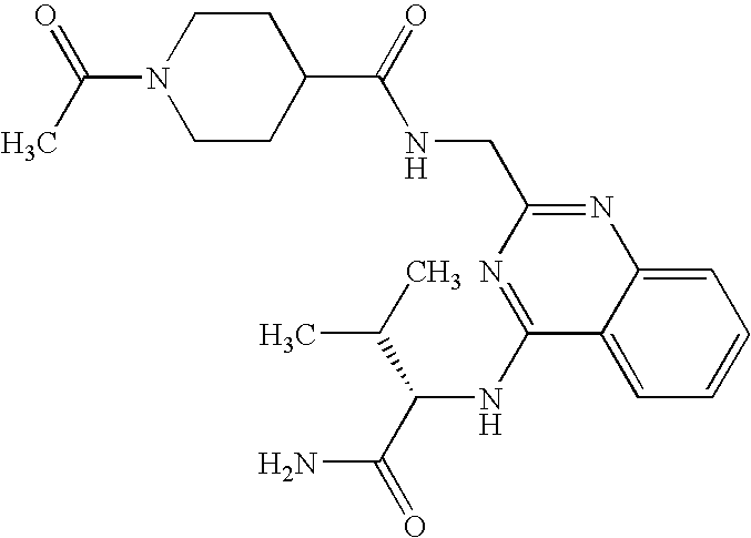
C1=C2C(=CC=C1)C(NC(C(C)C)C(N)=O)=NC(CNC(=O)C1CCN(C(=O)C)CC1)=N2
